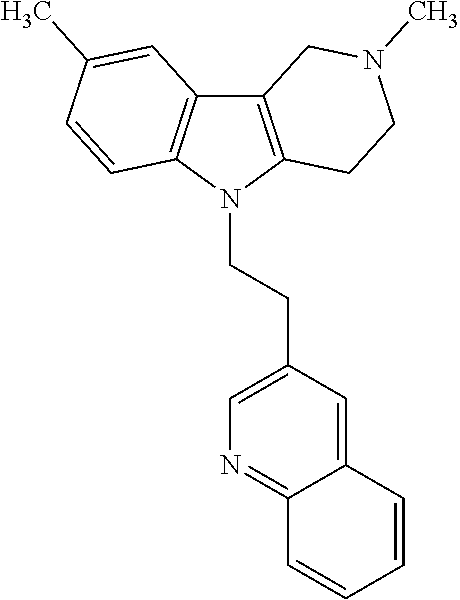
C12=C(N(CCC3=CN=C4C(=C3)C=CC=C4)C3=C1C=C(C)C=C3)CCN(C)C2
